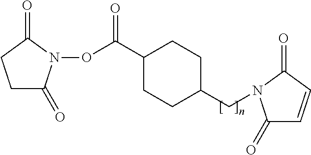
C1C(=O)N(OC(C2CCC(CN3C(=O)C=CC3=O)CC2)=O)C(=O)C1
